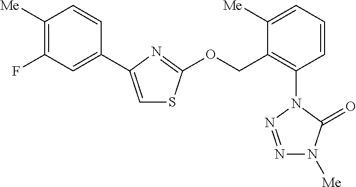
[Me]N1N=NN(C2=C(COC3=NC(C4=CC(F)=C([Me])C=C4)=CS3)C([Me])=CC=C2)C1=O
